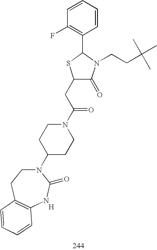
C1(CC(N2CCC(N3CCC4=C(NC3=O)C=CC=C4)CC2)=O)C(=O)N(CCC(C)(C)C)C(C2=C(F)C=CC=C2)S1.[H]
